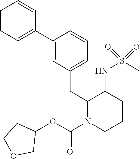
C1=CC=C(C2=CC(CC3N(C(OC4CCOC4)=O)CCCC3NS(C)(=O)=O)=CC=C2)C=C1
